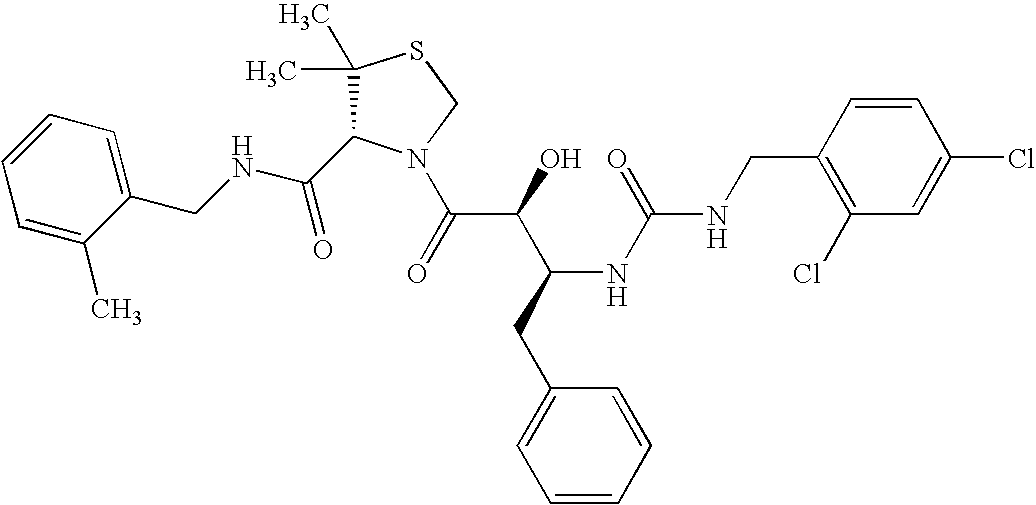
C(NCC1=CC=CC=C1C)(=O)C1C(C)(C)SCN1C(C(C(CC1=CC=CC=C1)NC(=O)NCC1=C(Cl)C=C(Cl)C=C1)O)=O
